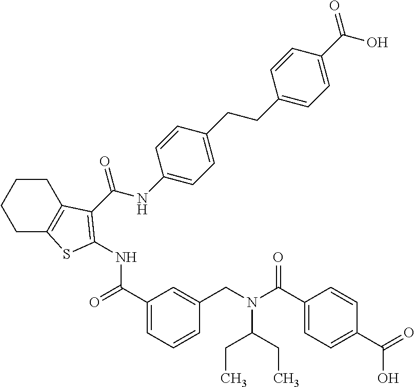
C1(C(=O)NC2=C(C(=O)NC3=CC=C(CCC4=CC=C(C(=O)O)C=C4)C=C3)C3=C(CCCC3)S2)=CC=CC(CN(C(C2=CC=C(C(O)=O)C=C2)=O)C(CC)CC)=C1
